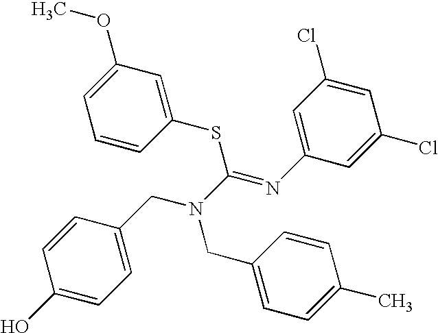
N(CC1=CC=C(O)C=C1)(CC1=CC=C(C)C=C1)C(SC1=CC(OC)=CC=C1)=NC1=CC(Cl)=CC(Cl)=C1
